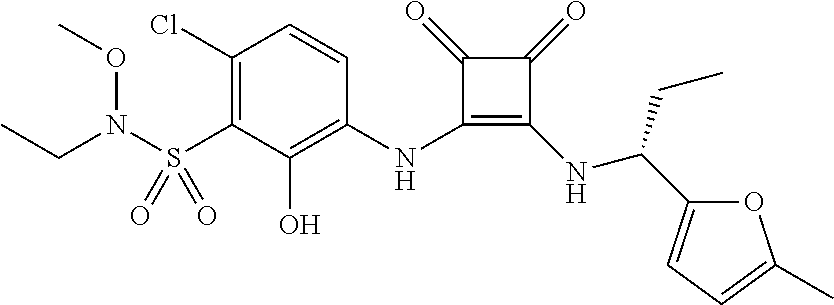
C1(Cl)=C(S(N(OC)CC)(=O)=O)C(O)=C(NC2=C(NC(C3=CC=C(C)O3)CC)C(=O)C2=O)C=C1
